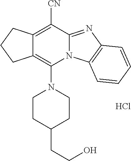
Cl.C12=C([CN])C3=NC4=C(N3C(N3CCC(CCO)CC3)=C1CCC2)C=CC=C4
